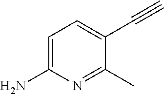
C1=C(N)N=C(C)C(C#C)=C1
